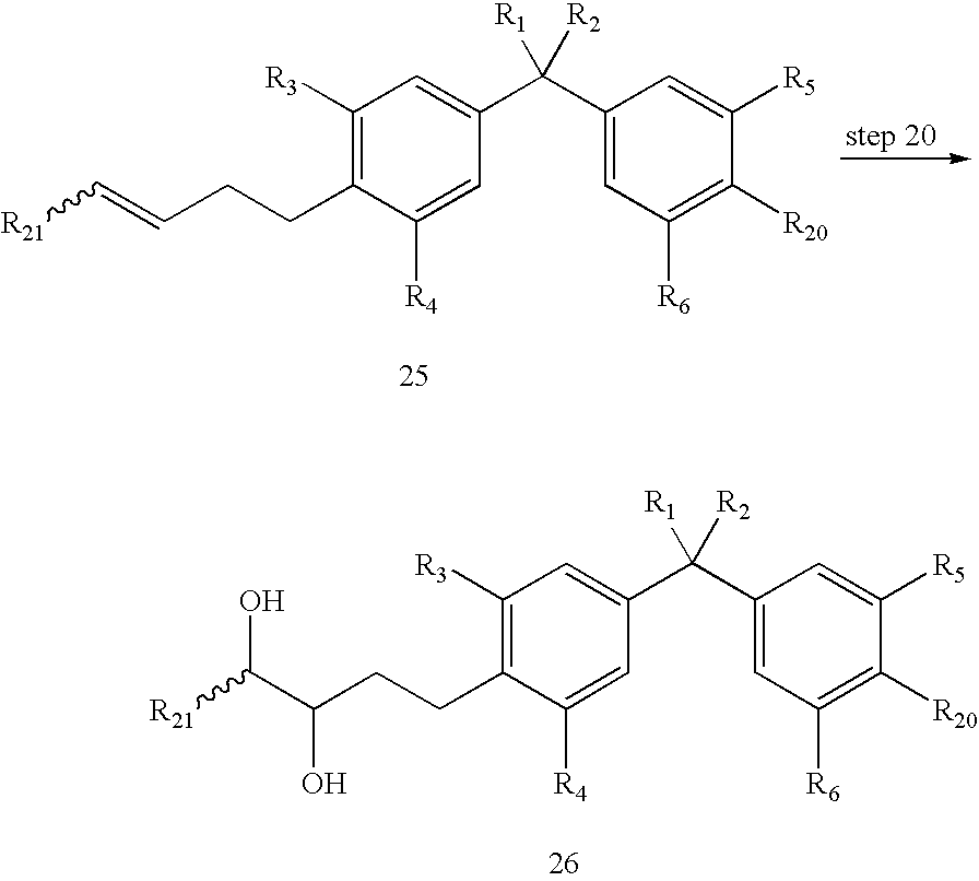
C1([R3])=C(CCC=C[R21])C([R4])=CC(C(C2=CC([R6])=C([R20])C([R5])=C2)([R2])[R1])=C1.C1([R3])=C(CCC(C([R21])O)O)C([R4])=CC(C(C2=CC([R6])=C([R20])C([R5])=C2)([R2])[R1])=C1
